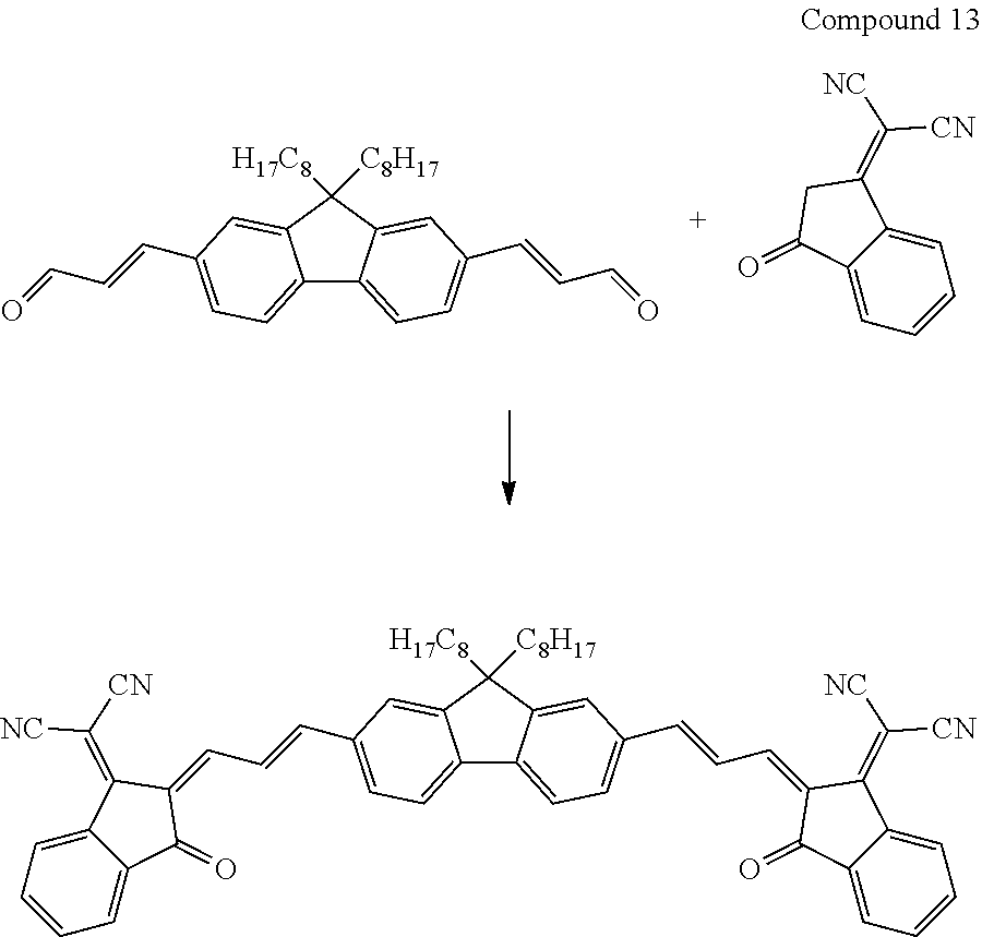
C12=CC=C(C=CC=O)C=C1C([H17C8])([C8H17])C1=CC(C=CC=O)=CC=C21.C12=CC=CC=C1C(=C([NC])[CN])CC2=O.C12=CC=C(C=CC=C3C(=C([CN])[NC])C4=CC=CC=C4C3=O)C=C1C([H17C8])([C8H17])C1=CC(C=CC=C3C(=O)C4=CC=CC=C4C3=C([NC])[CN])=CC=C21
